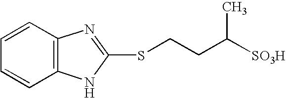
C1=CC2=C(C=C1)NC(SCCC([SO3H])C)=N2
